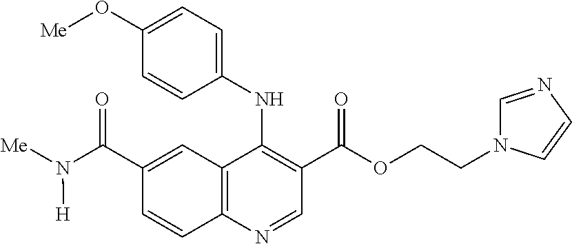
C12=C(N=CC(C(OCCN3C=NC=C3)=O)=C1NC1=CC=C(O[Me])C=C1)C=CC(C(N([Me])[H])=O)=C2
